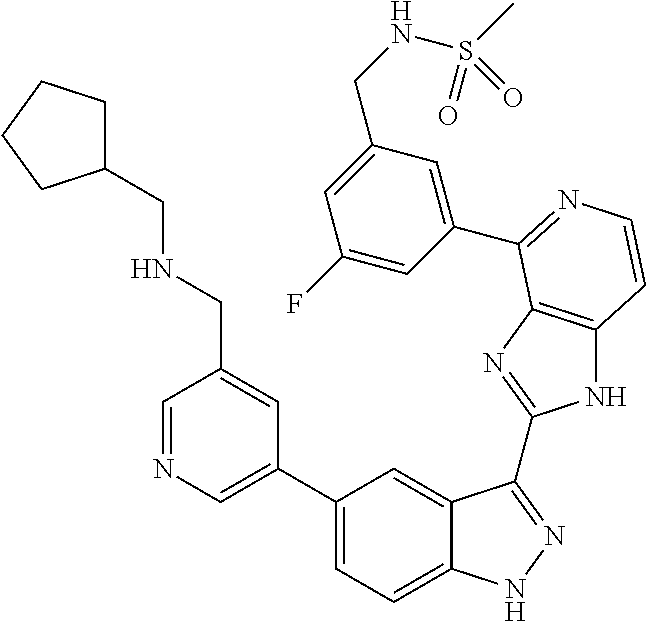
C1(C2=CN=CC(CNCC3CCCC3)=C2)=CC=C2C(=C1)C(C1=NC3=C(N1)C=CN=C3C1=CC(CNS(C)(=O)=O)=CC(F)=C1)=NN2
